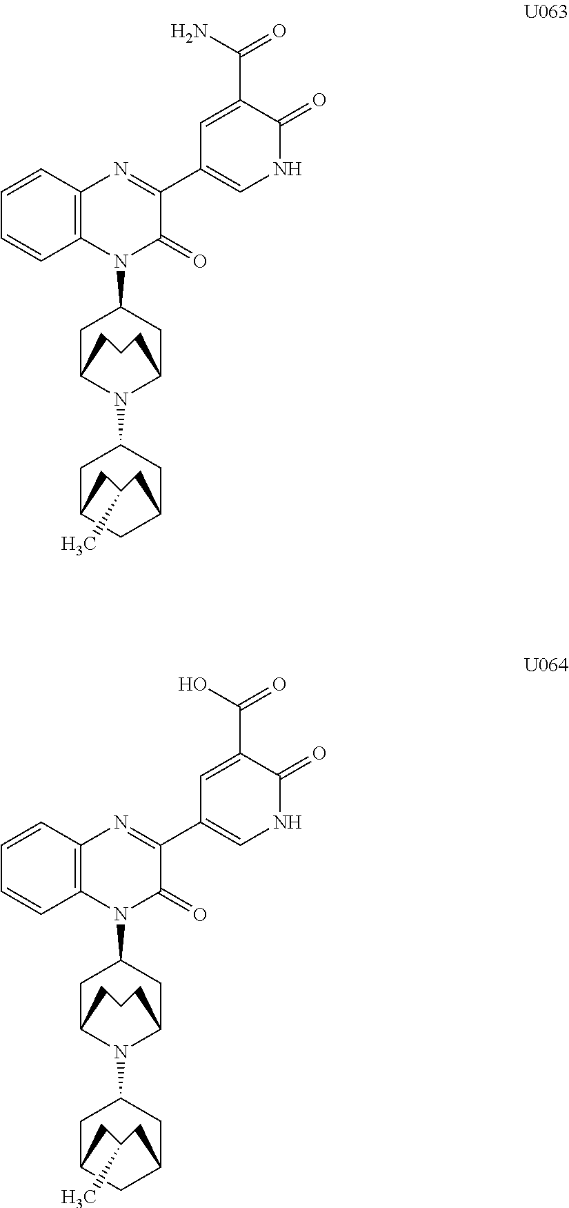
C12=C(N=C(C3=CNC(=O)C(C(N)=O)=C3)C(=O)N1C1CC3N(C4CC5CC(C4)CC(C)C5)C(C1)CCC3)C=CC=C2.C12=C(N=C(C3=CNC(=O)C(C(O)=O)=C3)C(=O)N1C1CC3N(C4CC5CC(C4)CC(C)C5)C(C1)CCC3)C=CC=C2
